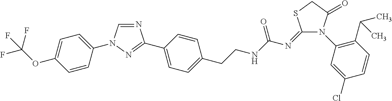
N1=CN(C2=CC=C(OC(F)(F)F)C=C2)N=C1C1=CC=C(CCNC(N=C2SCC(=O)N2C2=C(C(C)C)C=CC(Cl)=C2)=O)C=C1
